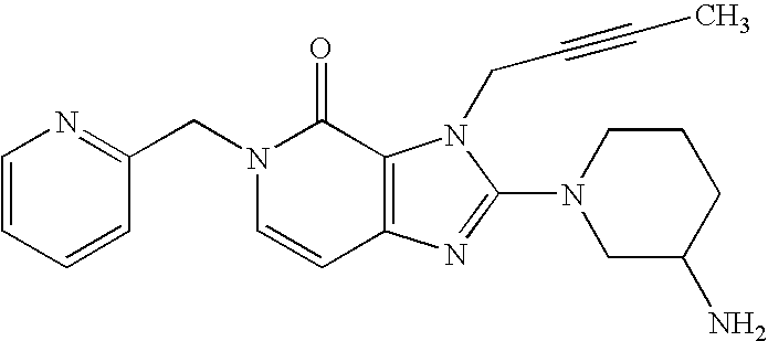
C1=CC(CN2C=CC3=C(C2=O)N(CC#CC)C(N2CC(N)CCC2)=N3)=NC=C1
